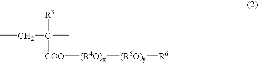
CCC(C)([R3])[COO][(R4O)x][(R5O)y][R6]
